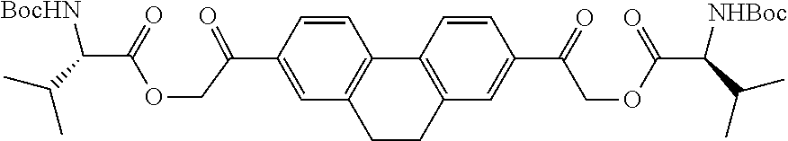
C1=CC2=C(C=C1C(COC(C(C(C)C)[BocHN])=O)=O)CCC1=C2C=CC(C(=O)COC(C([NHBoc])C(C)C)=O)=C1
